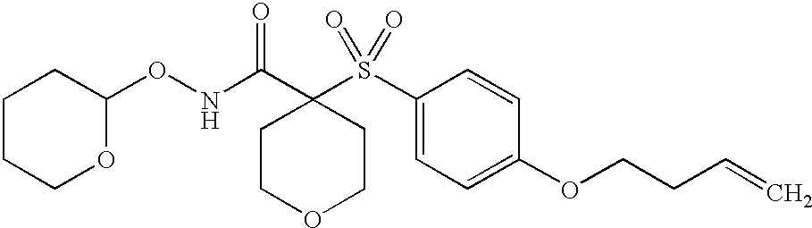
C1(ONC(C2(S(C3=CC=C(OCCC=C)C=C3)(=O)=O)CCOCC2)=O)CCCCO1
